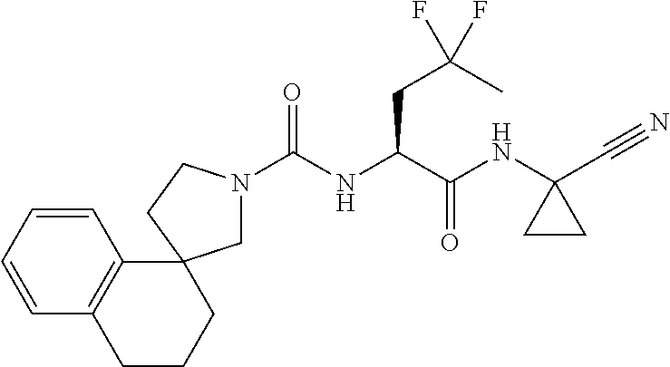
C(NC(C(NC1(C#N)CC1)=O)CC(F)(C)F)(N1CC2(CC1)C1=C(CCC2)C=CC=C1)=O
